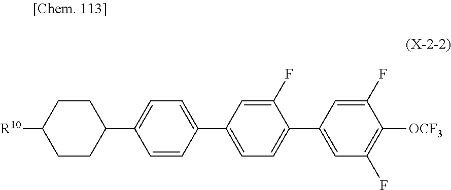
C1(C2=CC(F)=C([OCF3])C(F)=C2)=CC=C(C2=CC=C(C3CCC([R10])CC3)C=C2)C=C1F
